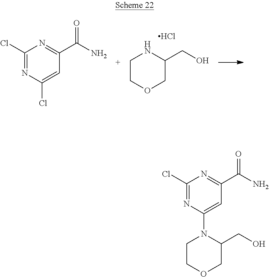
C1COCC(CO)N1.Cl.C1(Cl)=NC(Cl)=CC(C(N)=O)=N1.C1(Cl)=NC(N2CCOCC2CO)=CC(C(N)=O)=N1
